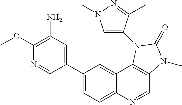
C1(C2=CC(N)=C(OC)N=C2)=CC=C2C(=C1)C1=C(C=N2)N(C)C(=O)N1C1=CN(C)N=C1C
